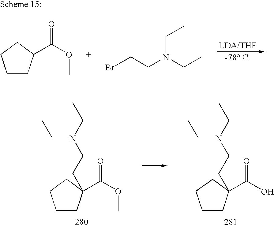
C1CC(C(O)=O)(CCN(CC)CC)CC1.C1CC(C(OC)=O)(CCN(CC)CC)CC1.C1CC(C(OC)=O)CC1.BrCCN(CC)CC
